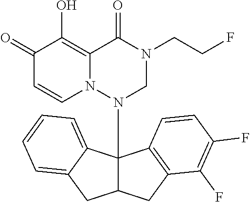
C1(=O)C=CN2C(=C1O)C(=O)N(CCF)CN2C12C(CC3=C1C=CC(F)=C3F)CC1=CC=CC=C21
